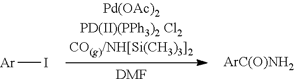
[Ar]I.[ArC(O)NH2].[DMF]
